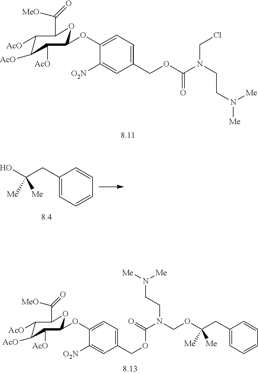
C1(CC(O)([Me])[Me])=CC=CC=C1.C1([AcO])C([AcO])C([AcO])C(OC2=CC=C(COC(N(CCN([Me])[Me])CCl)=O)C=C2[O2N])OC1C([MeO])=O.C1([AcO])C([AcO])C([AcO])C(OC2=CC=C(COC(N(COC(CC3=CC=CC=C3)([Me])[Me])CCN([Me])[Me])=O)C=C2[O2N])OC1C([MeO])=O
